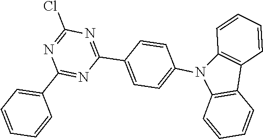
C12=C(N(C3=CC=C(C4=NC(Cl)=NC(C5=CC=CC=C5)=N4)C=C3)C3=C1C=CC=C3)C=CC=C2
